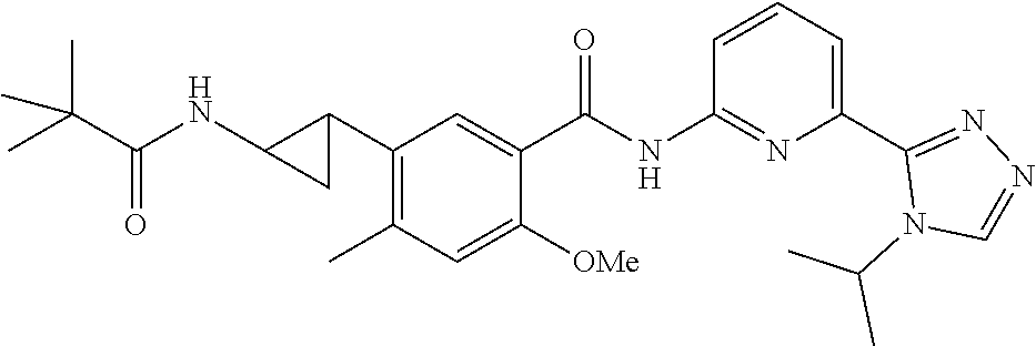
C1(C2C(NC(C(C)(C)C)=O)C2)=C(C)C=C([OMe])C(C(NC2=NC(C3=NN=CN3C(C)C)=CC=C2)=O)=C1
